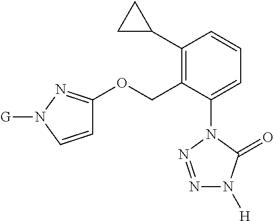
C1(C2CC2)=C(COC2=NN([G])C=C2)C(N2N=NN([H])C2=O)=CC=C1
